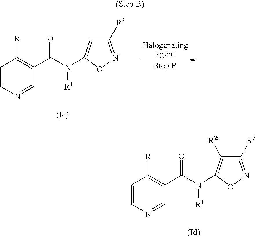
C1=CN=CC(C(N(C2=C([R2a])C([R3])=NO2)[R1])=O)=C1[R].C1=CN=CC(C(N(C2=CC([R3])=NO2)[R1])=O)=C1[R]
